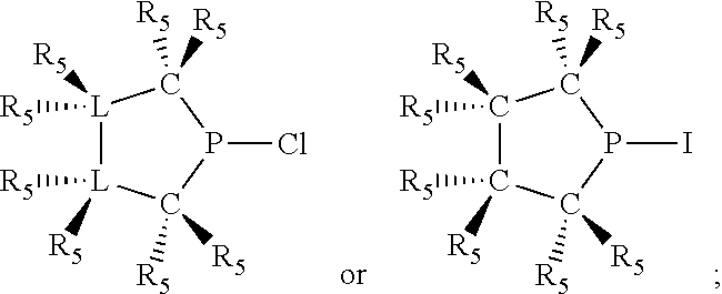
[L]1([R5])([R5])[L]([R5])([R5])C([R5])([R5])P(Cl)C1([R5])[R5].C1([R5])([R5])C([R5])([R5])C([R5])([R5])P(I)C1([R5])[R5]
